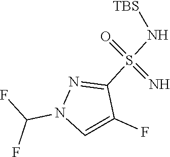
S(N[TBS])(=N)(C1=NN(C(F)F)C=C1F)=O
